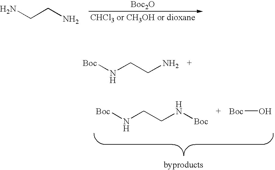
NCCN.[Boc2O].[Boc]NCCN.[Boc]NCCN[Boc].[Boc]O
